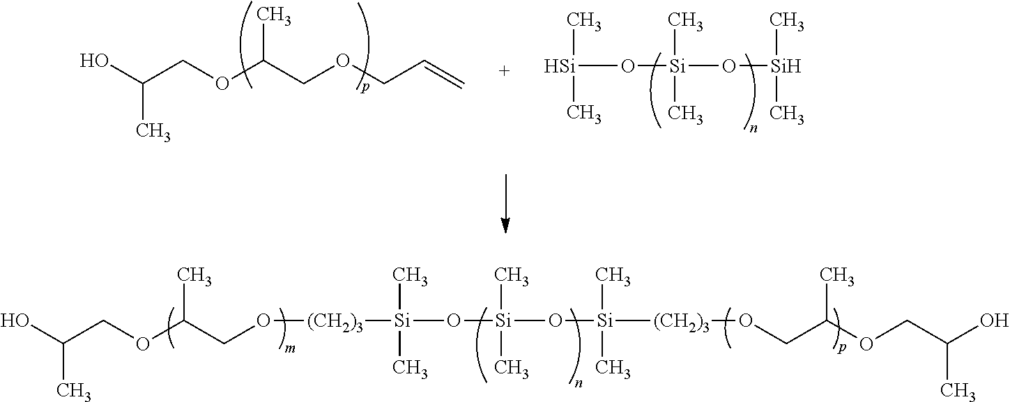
C(C)(O)COC(CO[(CH2)3][Si](C)(C)O[Si](O[Si]([(CH2)3]OCC(OCC(O)C)C)(C)C)(C)C)C.C(C)(O)COC(COCC=C)C.[Si](C)(C)O[Si](O[Si](C)C)(C)C
